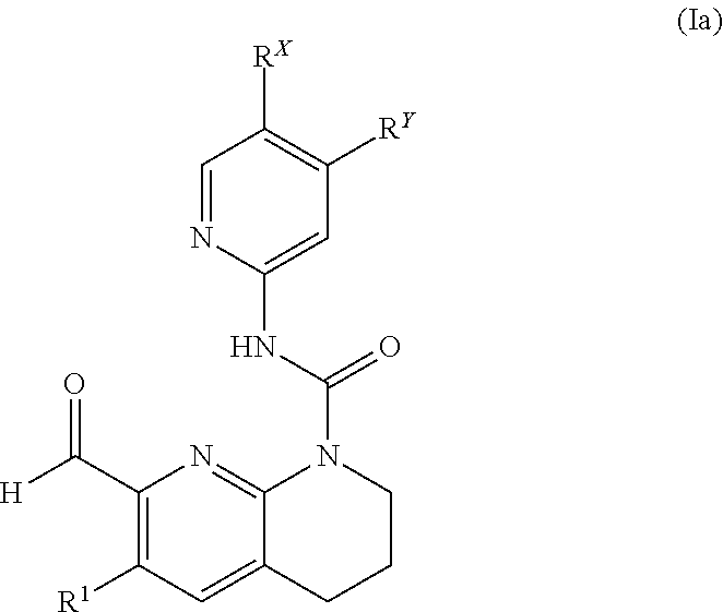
C1(C([H])=O)=C([R1])C=C2C(=N1)N(C(NC1=CC([RY])=C([RX])C=N1)=O)CCC2
